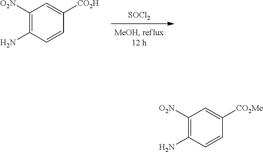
[SOCl2].C1([O2N])=C(N)C=CC([CO2H])=C1.C1([O2N])=C(N)C=CC([CO2Me])=C1
